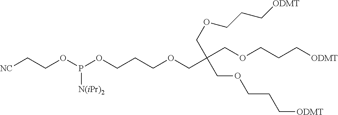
[NC]CCOP(OCCCOCC(COCCC[ODMT])(COCCC[ODMT])COCCC[ODMT])[N(iPr)2]
